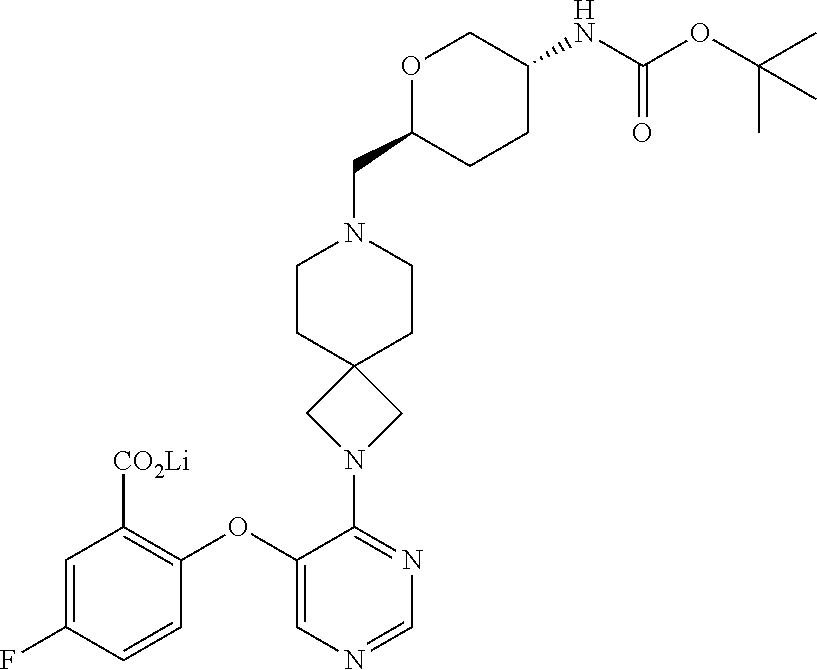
C1=C(F)C=CC(OC2=CN=CN=C2N2CC3(C2)CCN(CC2CCC(NC(OC(C)(C)C)=O)CO2)CC3)=C1[CO2Li]
